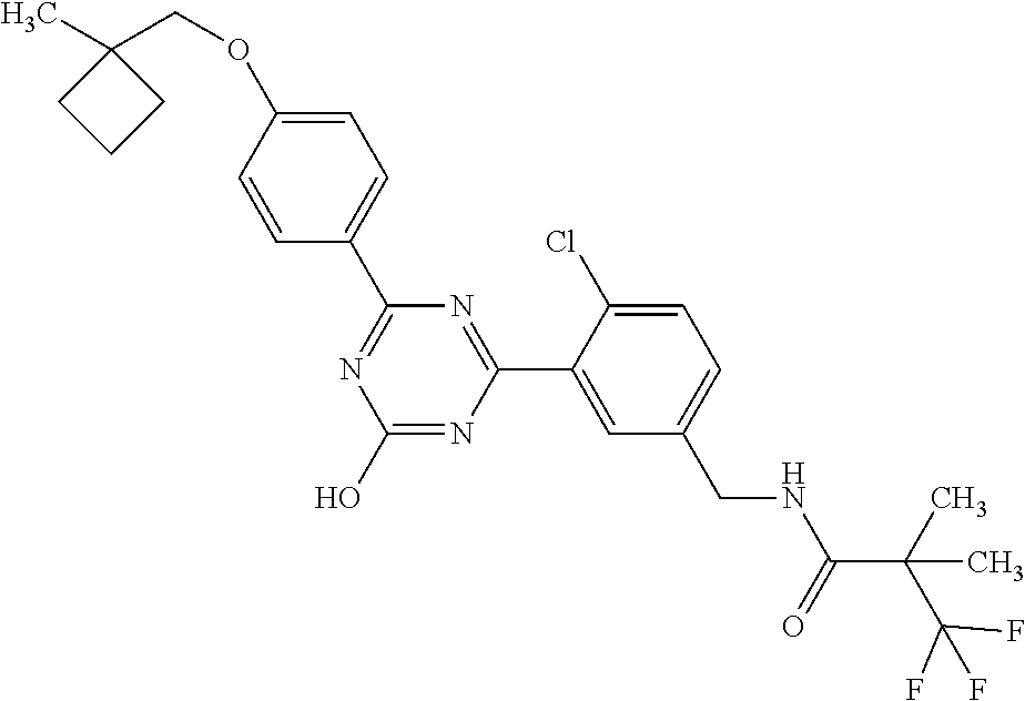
C1(C2=NC(O)=NC(C3=CC(CNC(C(C(F)(F)F)(C)C)=O)=CC=C3Cl)=N2)=CC=C(OCC2(C)CCC2)C=C1
